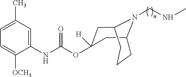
C1=C(C)C=C(NC(OC2([H])CC3N(CNC)C(C2)CCC3)=O)C([OCH3])=C1
